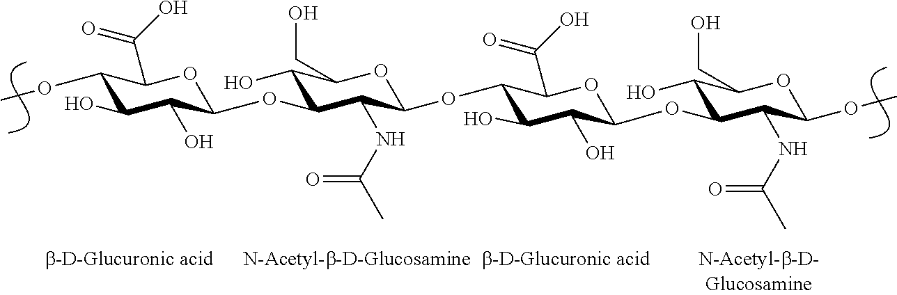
OCC1OC(OC2C(C(O)=O)OC(OC3C(O)C(CO)OC(OC)C3NC(C)=O)C(O)C2O)C(NC(C)=O)C(OC2OC(C(=O)O)C(OC)C(O)C2O)C1O
